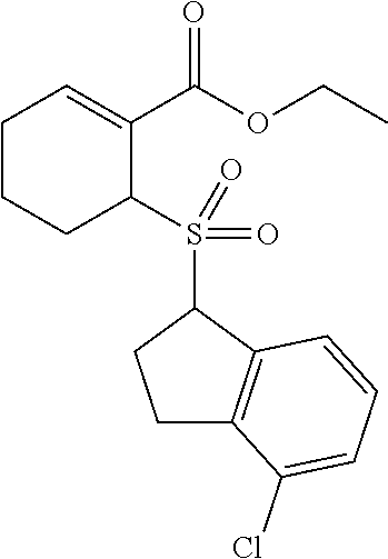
C1CCC(S(C2CCC3=C2C=CC=C3Cl)(=O)=O)C(C(OCC)=O)=C1
